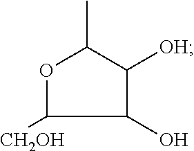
O1C([CH2OH])C(O)C([OH])C1C
